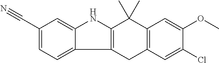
C1(C#N)=CC=C2C(=C1)NC1=C2CC2=C(C1(C)C)C=C(OC)C(Cl)=C2
